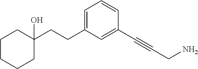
C1CC(CCC2=CC=CC(C#CCN)=C2)(O)CCC1
